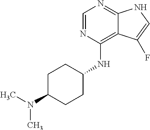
C1=NC(NC2CCC(N(C)C)CC2)=C2C(=N1)NC=C2F
